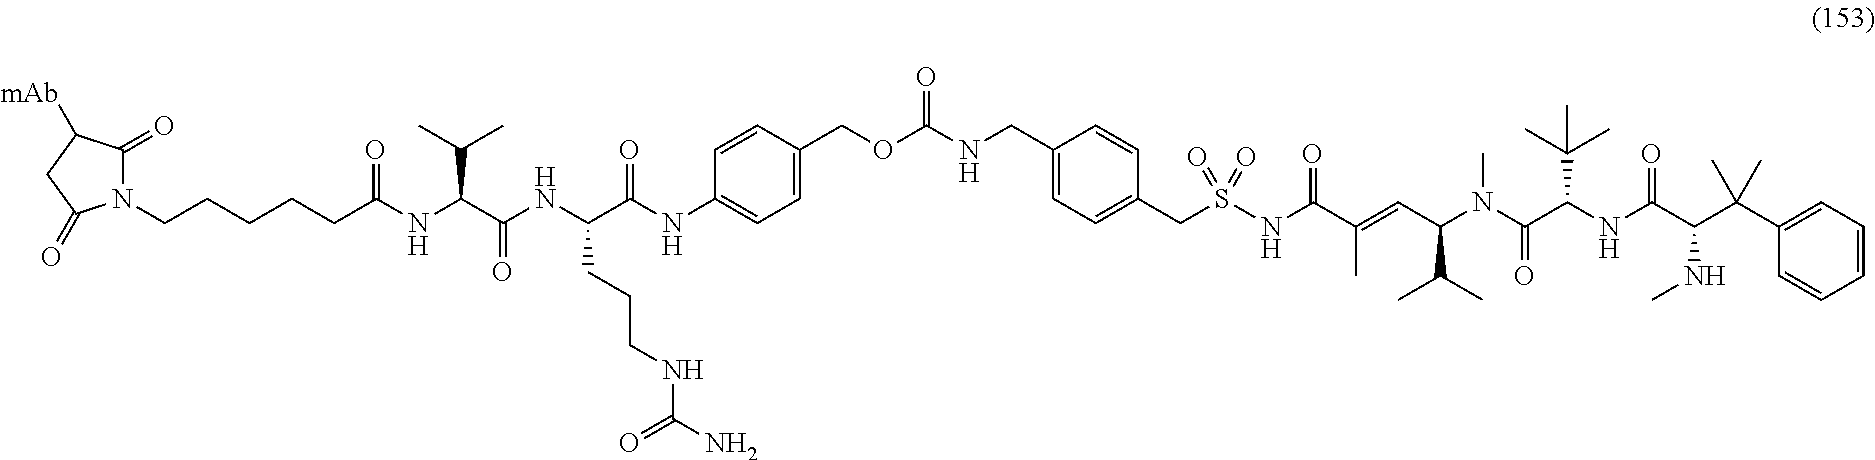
N1(CCCCCC(NC(C(NC(C(NC2=CC=C(COC(NCC3=CC=C(CS(=O)(=O)NC(C(=CC(N(C(C(NC(C(C(C4=CC=CC=C4)(C)C)NC)=O)C(C)(C)C)=O)C)C(C)C)C)=O)C=C3)=O)C=C2)=O)CCCNC(N)=O)=O)C(C)C)=O)C(=O)C([mAb])CC1=O
